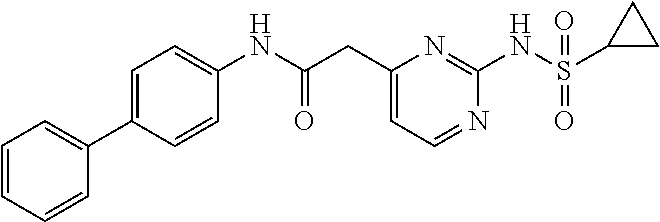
C1(CC(NC2=CC=C(C3=CC=CC=C3)C=C2)=O)=CC=NC(NS(C2CC2)(=O)=O)=N1
